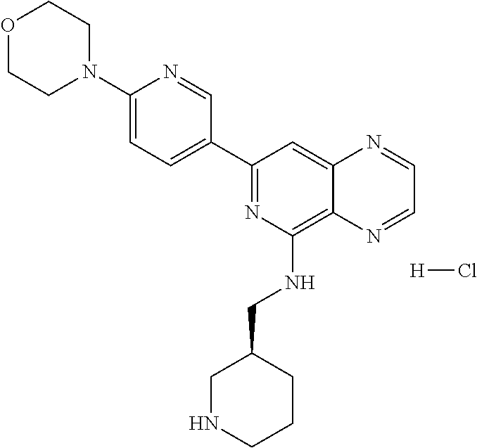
C1(C2=CC=C(N3CCOCC3)N=C2)=NC(NCC2CNCCC2)=C2C(=C1)N=CC=N2.[H]Cl
